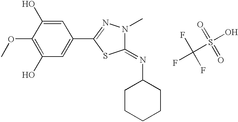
C1(O)=C(OC)C(O)=CC(C2=NN(C)C(=NC3CCCCC3)S2)=C1.FC(S(O)(=O)=O)(F)F
